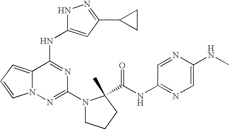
C1(N2CCCC2(C(=O)NC2=NC=C(NC)N=C2)C)=NN2C(=CC=C2)C(NC2=CC(C3CC3)=NN2)=N1
